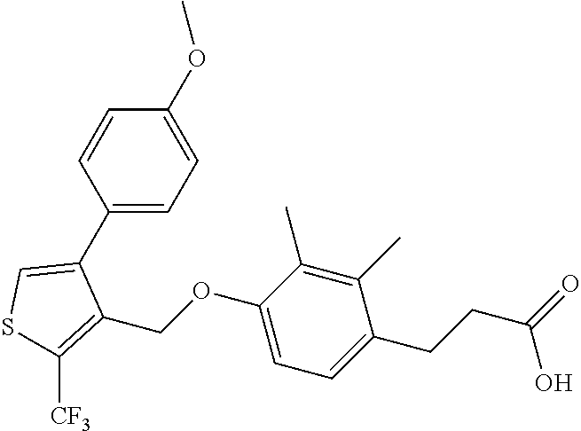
C1(C2=CSC([CF3])=C2COC2=CC=C(CCC(O)=O)C(C)=C2C)=CC=C(OC)C=C1
